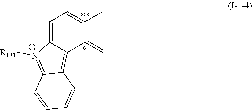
C1=C(C)C(=C)C2=C3C(=[N+]([R131])C2=C1)C=CC=C3
